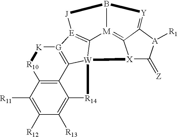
C1([R12])=C([R11])C2=C3C(=C1[R13])[R14][W]14C3=[G]([K][R10]2)[E]2=C1[M]1=C3[X]4C(=[Z])[A]([R1])C3=[Y]B1[J]2
